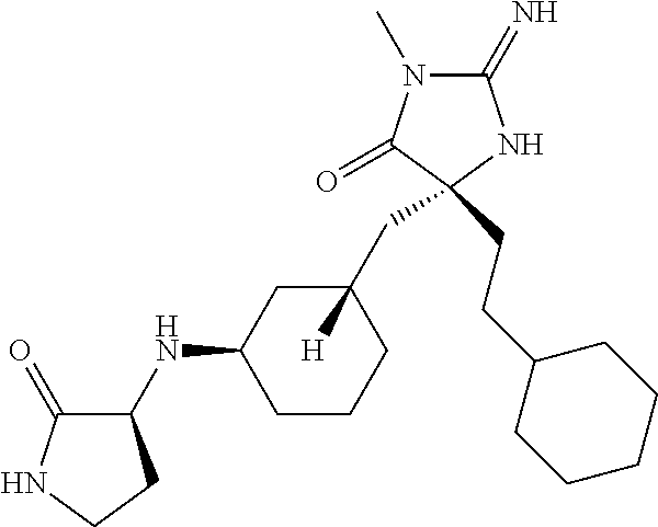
C1(=N)N(C)C(=O)C(CCC2CCCCC2)(CC2([H])CC(NC3C(=O)NCC3)CCC2)N1
